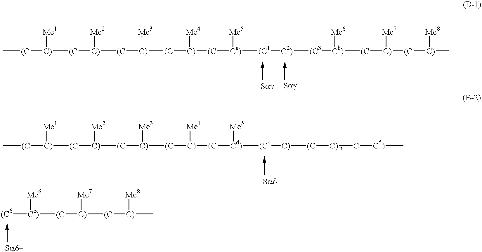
C[(C][C)]([(C][C)]([(C][C)]([(C][C)]([Me4])[(C][Ca)]([Me5])[(C1][C2)][(C3][Cb)]([Me6])[(C][C)]([Me7])[(C][C)]([Me8])C)[Me3])[Me2])[Me1].C[(C][C)]([(C][C)]([(C][C)]([(C][C)]([Me4])[(C][Cd)]([Me5])[(C4][C)][(C][C)]C[C5)]C)[Me3])[Me2])[Me1].[(C6][Ce)]([Me6])[(C][C)]([Me7])[(C][C)]([Me8])C
